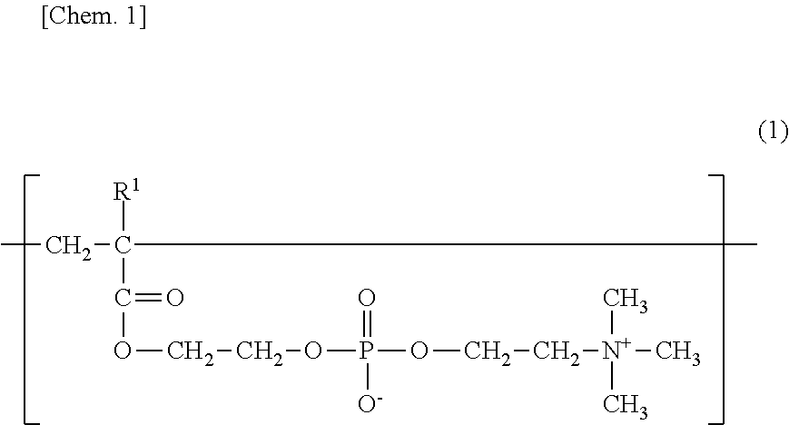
CCC(C)([R1])C(OCCOP(OCC[N+](C)(C)C)(=O)[O-])=O
